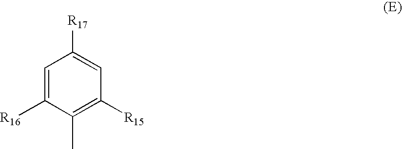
C1=C([R16])C(C)=C([R15])C=C1[R17]
